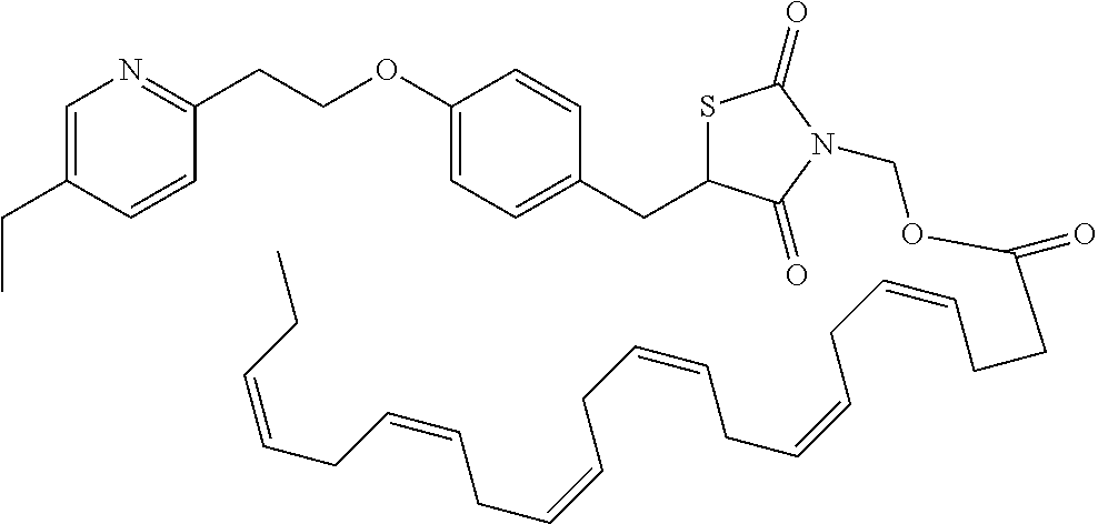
C1=C(CC)C=CC(CCOC2=CC=C(CC3SC(=O)N(COC(=O)CCC=CCC=CCC=CCC=CCC=CCC=CCC)C3=O)C=C2)=N1
